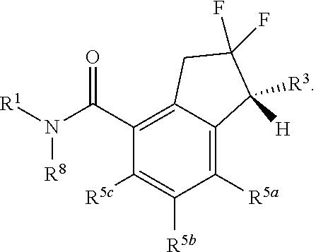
C1(C(N([R1])[R8])=O)=C2C(=C([R5a])C([R5b])=C1[R5c])C([R3])([H])C(F)(F)C2
